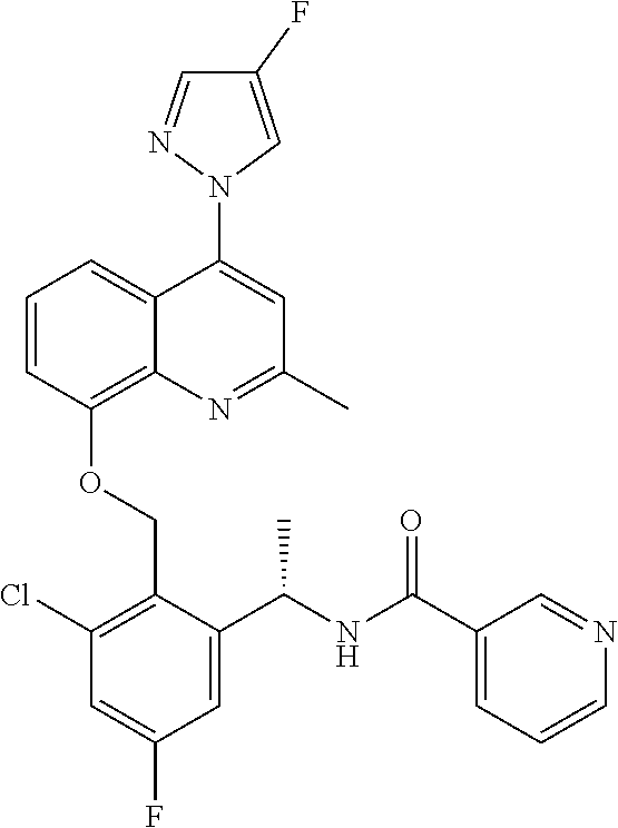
C1=CC(OCC2=C(Cl)C=C(F)C=C2C(NC(C2=CC=CN=C2)=O)C)=C2C(=C1)C(N1C=C(F)C=N1)=CC(C)=N2
